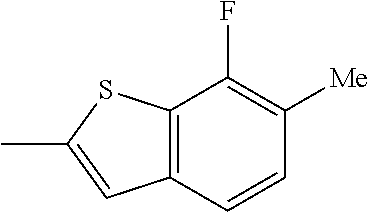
C12=C(C=CC([Me])=C1F)C=C(C)S2
